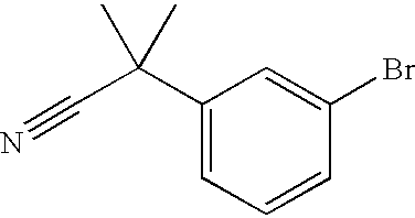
C(C(C1=CC=CC(Br)=C1)(C)C)#N
